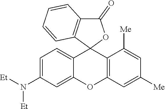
C12=CC=C(N([Et])[Et])C=C1OC1=C(C23OC(=O)C2=C3C=CC=C2)C([Me])=CC([Me])=C1
